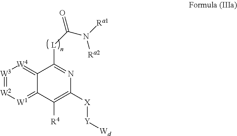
C12=[W4][W3]=[W2][W1]=C1C([R4])=C([X][Y][Wd])N=C2[L]C(=O)N([Ra1])[Ra2]
